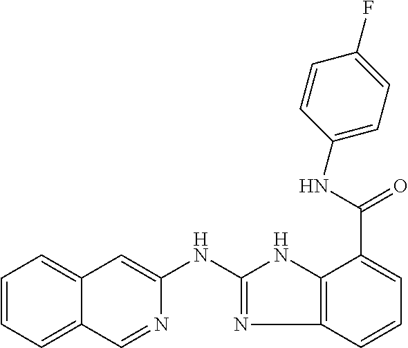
C1=CC=C2C(=C1)C=C(NC1=NC3=C(N1)C(C(NC1=CC=C(F)C=C1)=O)=CC=C3)N=C2
